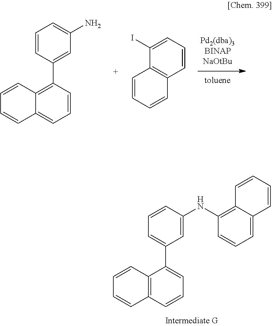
C1=CC=C(N)C=C1C1=C2C(=CC=C1)C=CC=C2.C12=C(C=CC=C1I)C=CC=C2.C1(NC2=C3C(=CC=C2)C=CC=C3)=CC(C2=CC=CC3=C2C=CC=C3)=CC=C1
